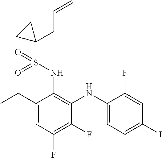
C1(CC)=CC(F)=C(F)C(NC2=CC=C(I)C=C2F)=C1NS(=O)(=O)C1(CC=C)CC1
